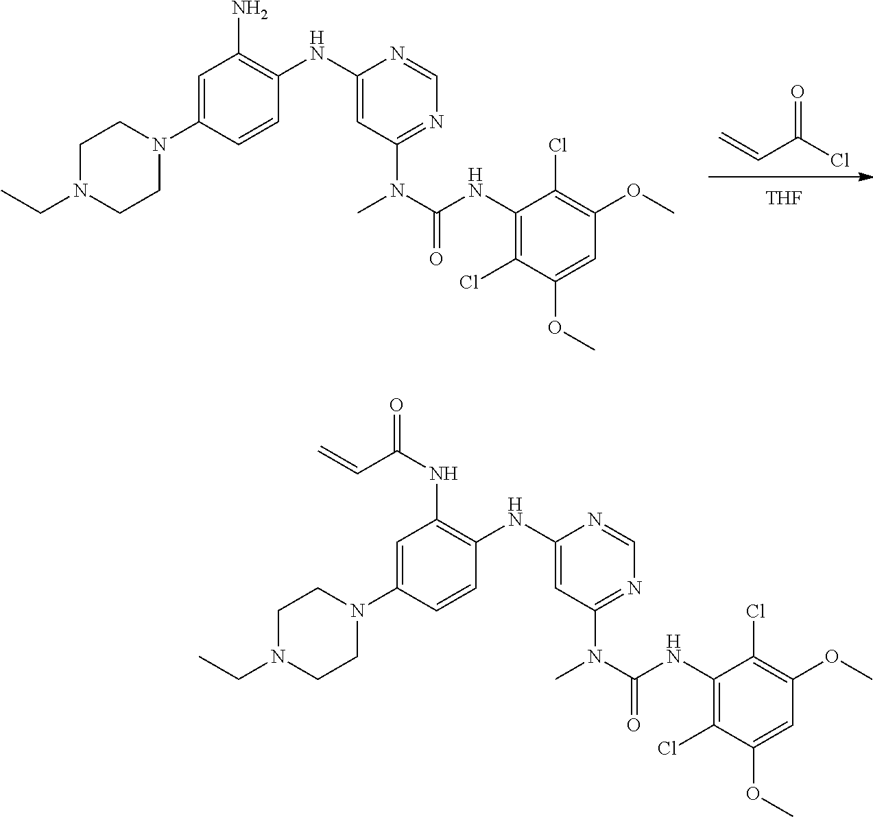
C=CC(=O)Cl.C1=C(N2CCN(CC)CC2)C=CC(NC2=CC(N(C(NC3=C(Cl)C(OC)=CC(OC)=C3Cl)=O)C)=NC=N2)=C1N.[THF].C1=C(N2CCN(CC)CC2)C=CC(NC2=CC(N(C(NC3=C(Cl)C(OC)=CC(OC)=C3Cl)=O)C)=NC=N2)=C1NC(=O)C=C
